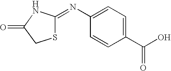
C1(N=C2SCC(=O)N2)=CC=C(C(O)=O)C=C1
